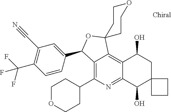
C1=CC(C2C3=C(C4CCOCC4)N=C4C(=C3C3(O2)CCOCC3)C(O)CC2(C4O)CCC2)=CC(C#N)=C1C(F)(F)F
